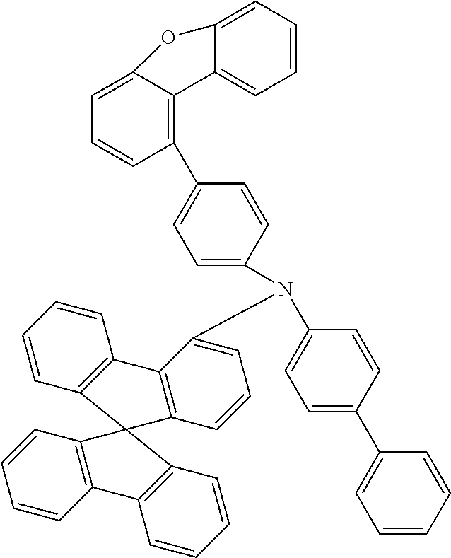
C1=CC2=C(C=C1)C1=C(C=CC=C1N(C1=CC=C(C3=CC=CC=C3)C=C1)C1=CC=C(C3=C4C(=CC=C3)OC3=CC=CC=C43)C=C1)C21C2=C(C=CC=C2)C2=C1C=CC=C2
